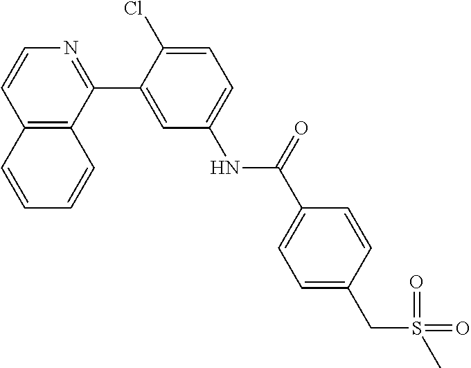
C12=C(C(C3=CC(NC(C4=CC=C(CS(C)(=O)=O)C=C4)=O)=CC=C3Cl)=NC=C1)C=CC=C2
